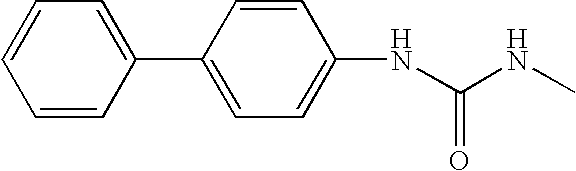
C1(NC(NC)=O)=CC=C(C2=CC=CC=C2)C=C1
